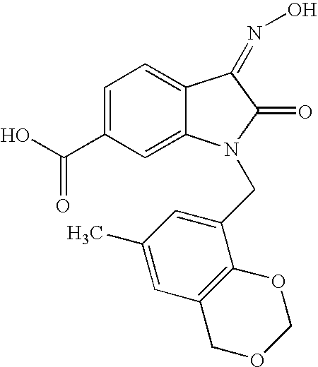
C1=C(C(O)=O)C=C2C(=C1)C(=NO)C(=O)N2CC1=CC(C)=CC2=C1OCOC2
